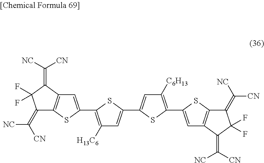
C1(=C([NC])[CN])C2=C(C(=C([NC])[CN])C1(F)F)C=C(C1=C([H13C6])C=C(C3=CC([C6H13])=C(C4=CC5=C(S4)C(=C([CN])[NC])C(F)(F)C5=C([NC])[CN])S3)S1)S2
